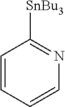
C1=CC=CN=C1[SnBu3]
